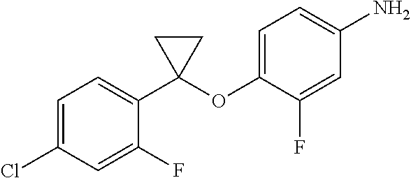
C1=C(Cl)C=C(F)C(C2(OC3=CC=C(N)C=C3F)CC2)=C1
